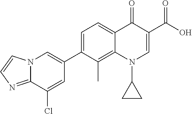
C1(C2=CN3C(=NC=C3)C(Cl)=C2)=CC=C2C(=C1C)N(C1CC1)C=C(C(=O)O)C2=O
